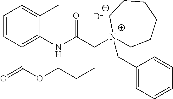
C1=CC(C(=O)OCCC)=C(NC(C[N+]2(CC3=CC=CC=C3)CCCCCC2)=O)C(C)=C1.[Br-]
